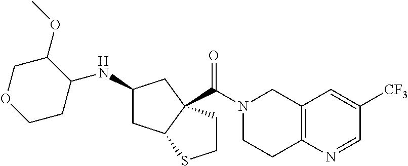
C12=C(N=CC([CF3])=C1)CCN(C(=O)C13C(CC(NC4C(OC)COCC4)C1)SCC3)C2
